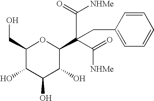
C(C(C1C(O)C(O)C(O)C(CO)O1)(C([NHMe])=O)C(=O)[NHMe])C1=CC=CC=C1
